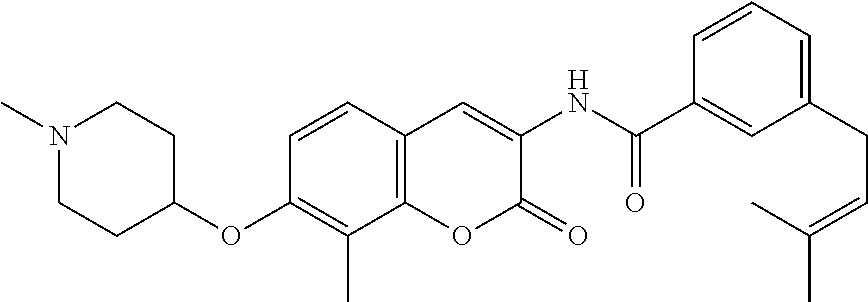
N1(C)CCC(OC2=C(C)C3=C(C=C2)C=C(NC(=O)C2=CC(CC=C(C)C)=CC=C2)C(=O)O3)CC1
